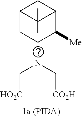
C12CCC([Me])C(C1)C2(C)C.N(C[CO2H])C[HO2C]
